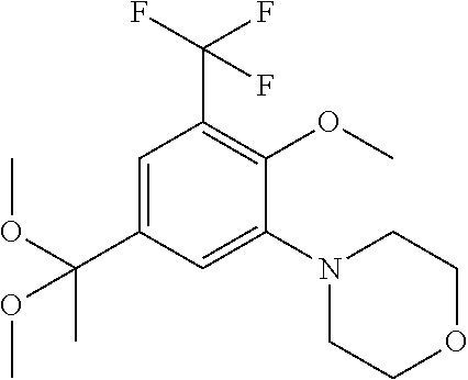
C1=C(C(OC)(C)OC)C=C(N2CCOCC2)C(OC)=C1C(F)(F)F
